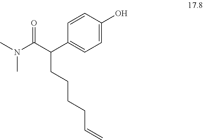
C1=CC(O)=CC=C1C(C(N(C)C)=O)CCCCC=C
